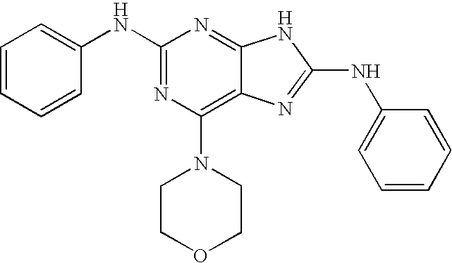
N1=C2C(=C(N3CCOCC3)N=C1NC1=CC=CC=C1)N=C(NC1=CC=CC=C1)N2
